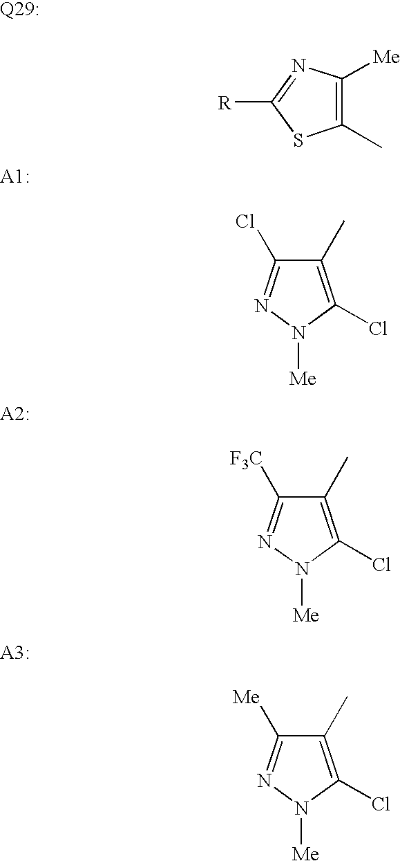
C1(C)=C([Me])N=C([R])S1.C1(C)=C(Cl)N([Me])N=C1Cl.C1(C)=C(Cl)N([Me])N=C1[F3C].C1(C)=C(Cl)N([Me])N=C1[Me]
